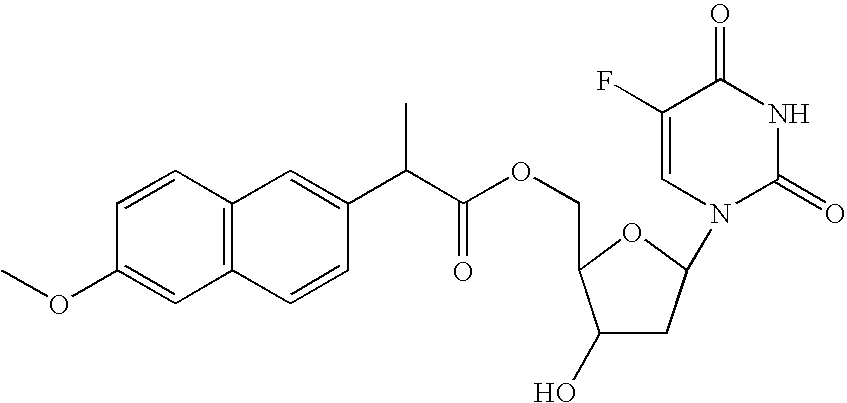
C12=C(C=CC(OC)=C1)C=C(C(C(OCC1C(O)CC(N3C(=O)NC(=O)C(F)=C3)O1)=O)C)C=C2
